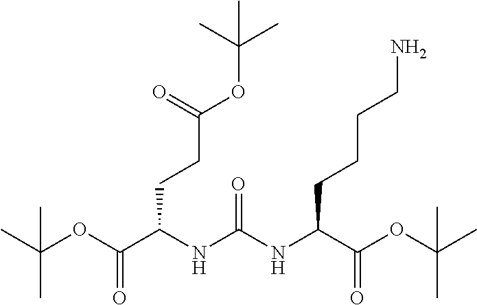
CC(OC(C([N H]C(NC(C(OC(C)(C)C)=O)CCCCN)=O)CCC(OC(C)(C)C)=O)=O)(C)C
